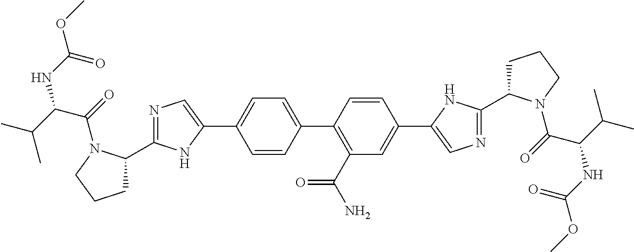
C1(C2=CN=C(C3CCCN3C(C(C(C)C)NC(OC)=O)=O)N2)=CC=C(C2=C(C(N)=O)C=C(C3=CN=C(C4CCCN4C(=O)C(C(C)C)NC(OC)=O)N3)C=C2)C=C1
